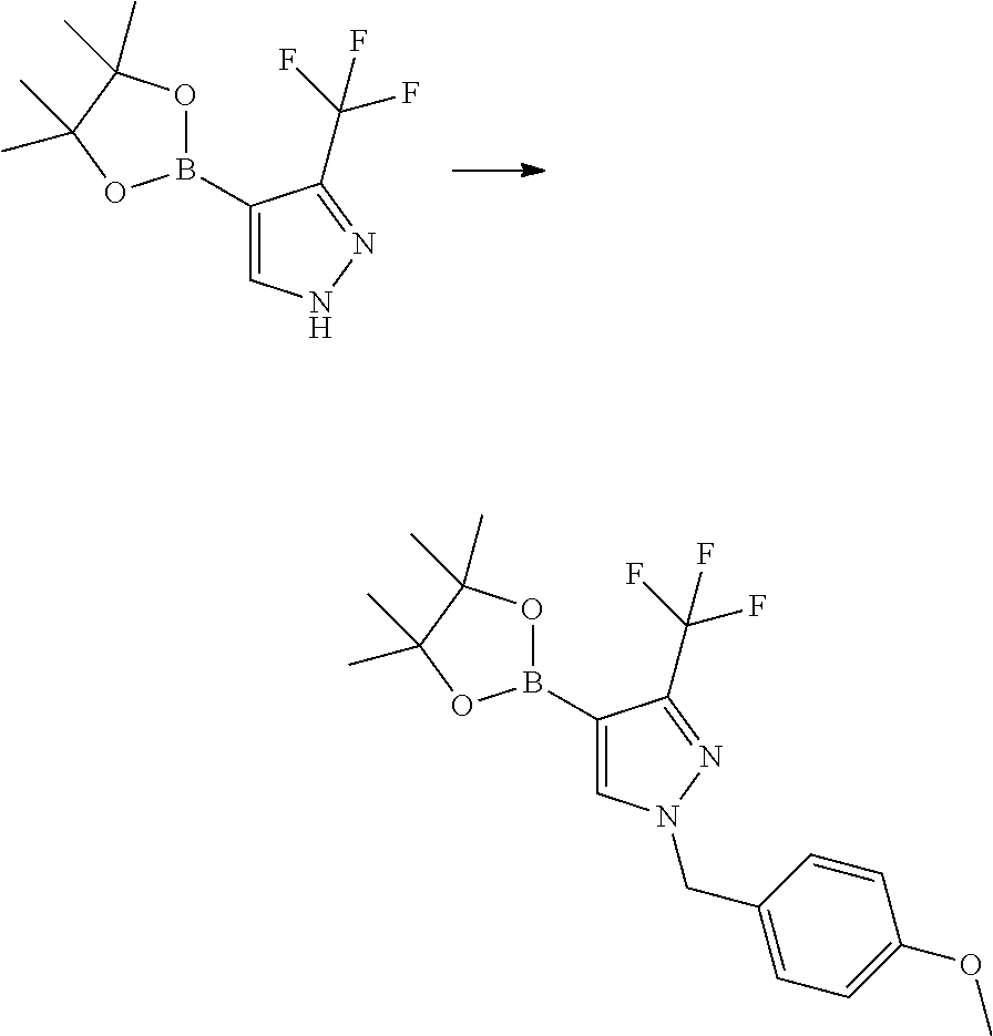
C1(B2OC(C)(C)C(C)(C)O2)=CNN=C1C(F)(F)F.C1(B2OC(C)(C)C(C)(C)O2)=CN(CC2=CC=C(OC)C=C2)N=C1C(F)(F)F
